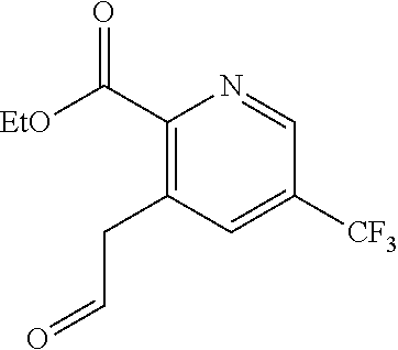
C1(C(=O)[EtO])=C(CC=O)C=C([CF3])C=N1
